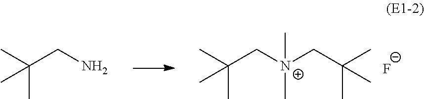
CC(C[N+](CC(C)(C)C)(C)C)(C)C.[F-].CC(CN)(C)C
